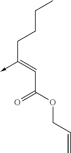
C(C(OCC=C)=O)=C(CCCC)->C
